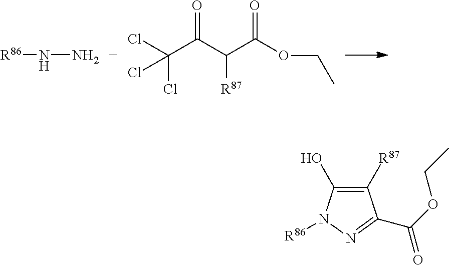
[R86]NN.C(C(=O)C([R87])C(=O)OCC)(Cl)(Cl)Cl.C1([R87])=C(O)N([R86])N=C1C(OCC)=O
